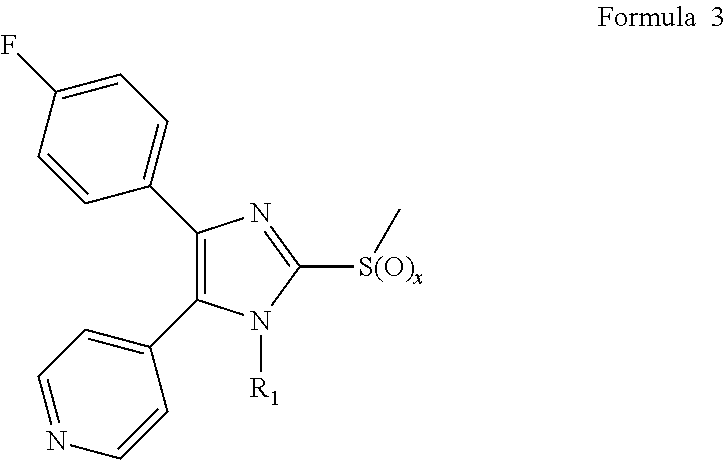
N1([R1])C([S(O)x]C)=NC(C2=CC=C(F)C=C2)=C1C1=CC=NC=C1
